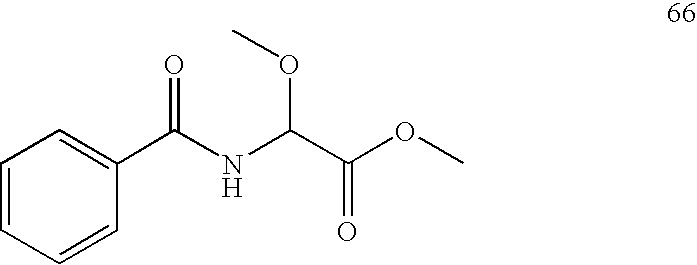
C1=CC=CC(C(NC(C(OC)=O)OC)=O)=C1
